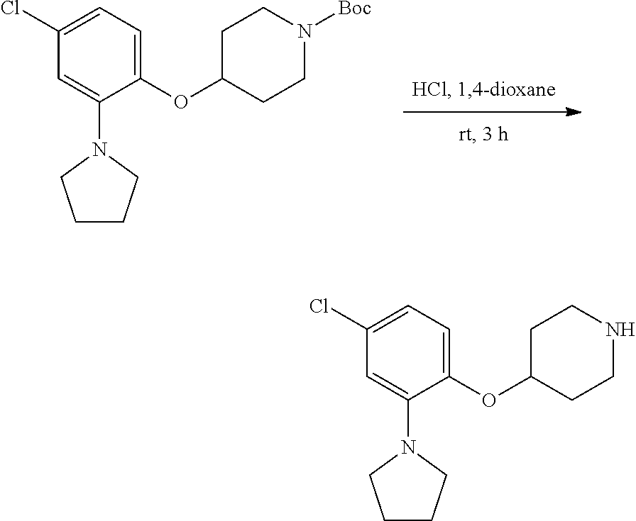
C1C(OC2=CC=C(Cl)C=C2N2CCCC2)CCN([Boc])C1.C1C(OC2=CC=C(Cl)C=C2N2CCCC2)CCNC1
